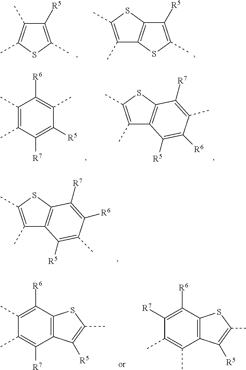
C1([R5])=C(C)SC(C)=C1C.C1([R5])=C(C)SC2=C1SC(C)=C2C.C1(C)=C(C)C([R7])=C([R5])C(C)=C1[R6].C1(C)=C(C)SC2=C1C([R5])=C([R6])C(C)=C2[R7].C1(C)=C(C)SC2=C1C([R5])=C(C)C([R6])=C2[R7].C12=C(C([R7])=C(C)C(C)=C1[R6])C([R5])=C(C)S2.C12=C(C(C)=C(C)C([R7])=C1[R6])C([R5])=C(C)S2
